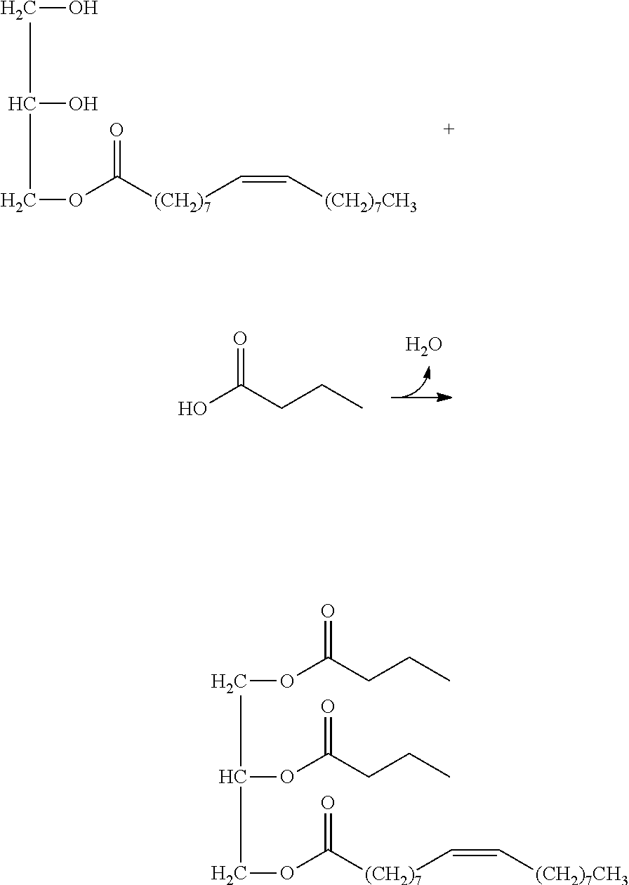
C(C(COC([(CH2)7]C=C[(CH2)7CH3])=O)O)O.O.OC(CCC)=O.C(C(COC([(CH2)7]C=C[(CH2)7CH3])=O)OC(CCC)=O)OC(CCC)=O
